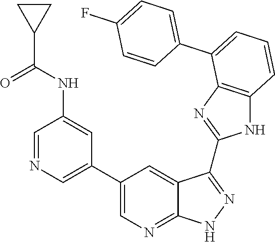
C1=C(C2=CC=CC3=C2N=C(C2=NNC4=NC=C(C5=CN=CC(NC(C6CC6)=O)=C5)C=C42)N3)C=CC(F)=C1
